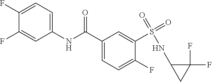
C1(F)=CC=C(NC(C2=CC=C(F)C(S(=O)(=O)NC3CC3(F)F)=C2)=O)C=C1F
